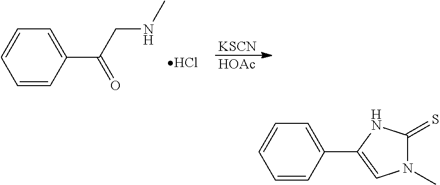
C1(C2=CN(C)C(=S)N2)=CC=CC=C1.C1(C(CNC)=O)=CC=CC=C1.Cl.[KSCN].[HOAc]
